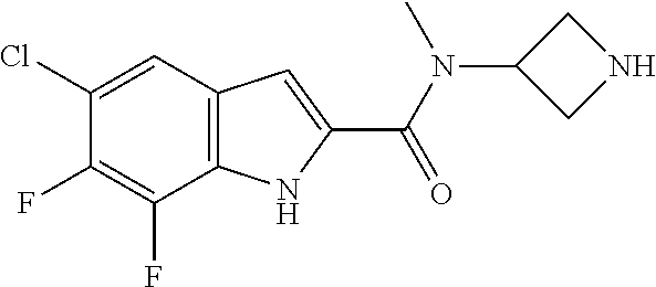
C12=C(C=C(Cl)C(F)=C1F)C=C(C(=O)N(C1CNC1)C)N2
